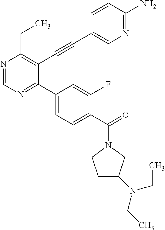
N1=CN=C(C2=CC=C(C(=O)N3CC(N(CC)CC)CC3)C(F)=C2)C(C#CC2=CN=C(N)C=C2)=C1CC
